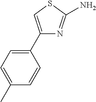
C1(C)=CC=C(C2=CSC(N)=N2)C=C1
